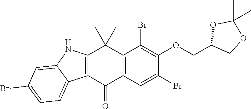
C12=C(C(=O)C3=C(C1(C)C)C(Br)=C(OCC1COC(C)(C)O1)C(Br)=C3)C1=CC=C(Br)C=C1N2
